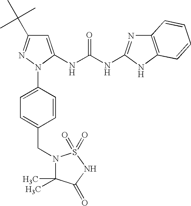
C1=C(NC(NC2=NC3=C(N2)C=CC=C3)=O)N(C2=CC=C(CN3C(C)(C)C(=O)NS3(=O)=O)C=C2)N=C1C(C)(C)C
